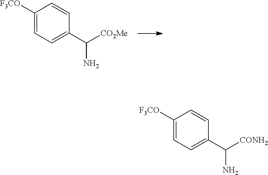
C1([F3CO])=CC=C(C([CO2Me])N)C=C1.C1([F3CO])=CC=C(C([CONH2])N)C=C1
